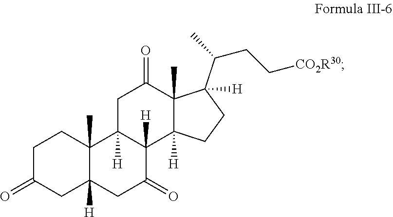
C1C(=O)CC2([H])C(C)(C1)C1([H])C([H])(C(=O)C2)C2([H])C(C)(C(=O)C1)C(C(CC[CO2R30])C)([H])CC2
